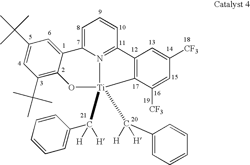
C1(C(C)(C)C)=CC(C(C)(C)C)=C2C(=C1)C1=CC=CC3=N1[Ti](C(C1=CC=CC=C1)([H])[H])(C([H])([H])C1=CC=CC=C1)(O2)C1=C3C=C([CF3])C=C1[CF3]
